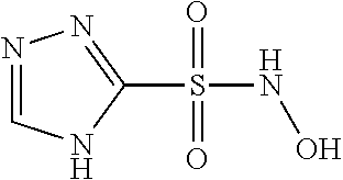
N1=CNC(S(=O)(=O)NO)=N1
